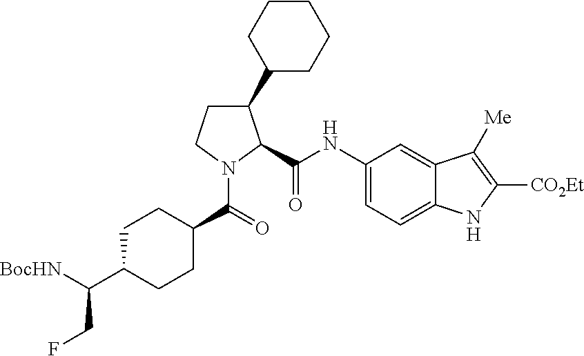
C1(NC(=O)C2C(C3CCCCC3)CCN2C(=O)C2CCC(C([BocHN])CF)CC2)=CC=C2C(=C1)C([Me])=C([CO2Et])N2
